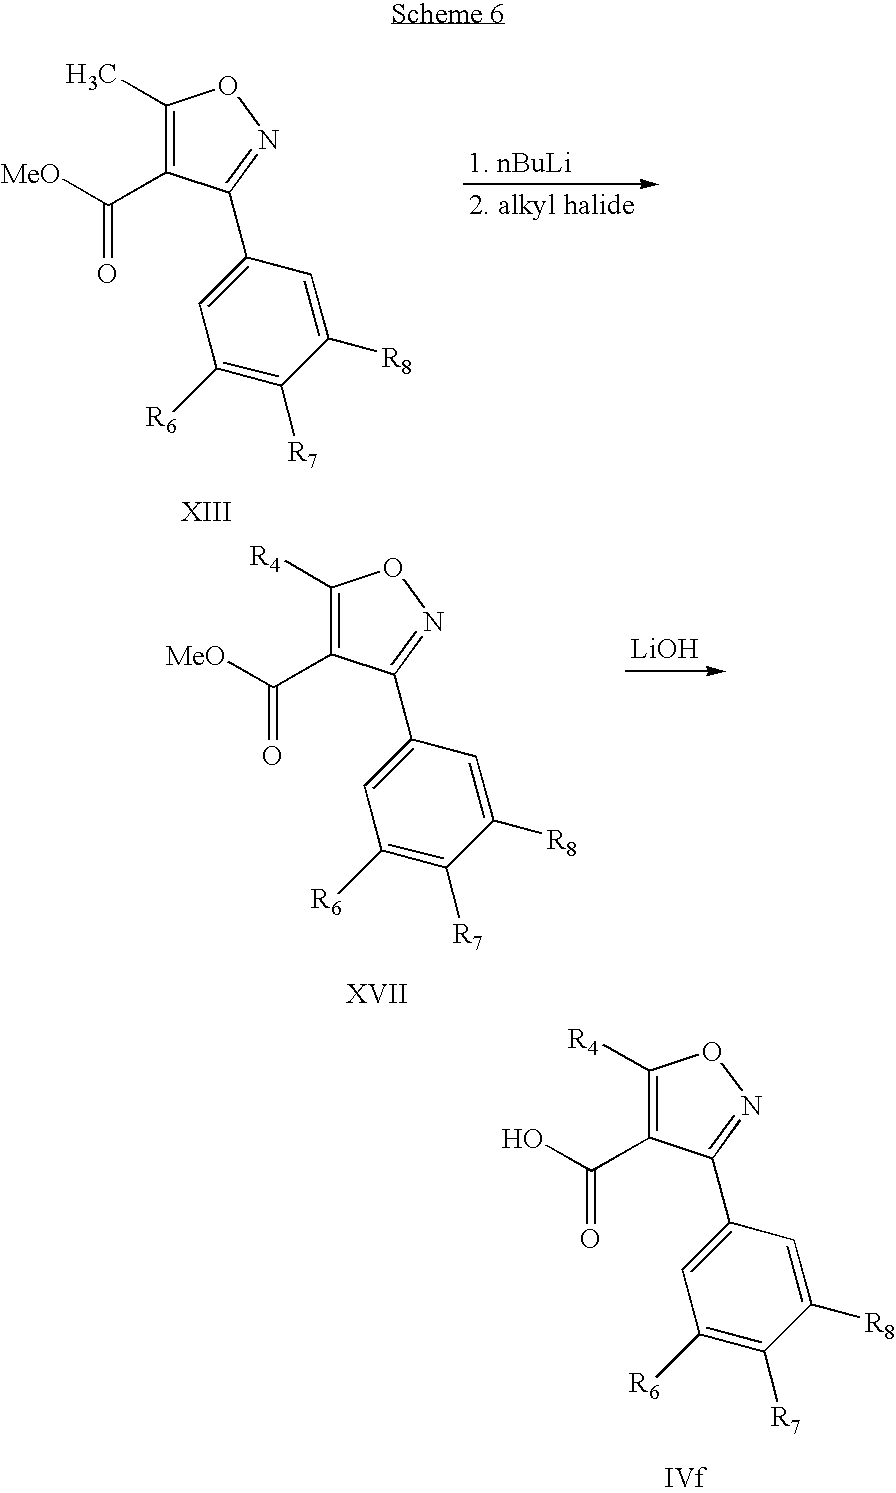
C1([R4])=C(C(O)=O)C(C2=CC([R6])=C([R7])C([R8])=C2)=NO1.C1(C)=C(C([MeO])=O)C(C2=CC([R6])=C([R7])C([R8])=C2)=NO1.C1([R4])=C(C([MeO])=O)C(C2=CC([R6])=C([R7])C([R8])=C2)=NO1.[LiOH]
